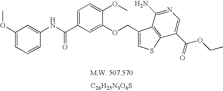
[C26H25N3O6S].O(CC1=CSC2=C1C(N)=NC=C2C(=O)OCC)C1=CC(C(=O)NC2=CC(OC)=CC=C2)=CC=C1OC
